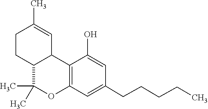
C1(O)=CC(CCCCC)=CC2=C1C1C(CCC(C)=C1)C(C)(C)O2
